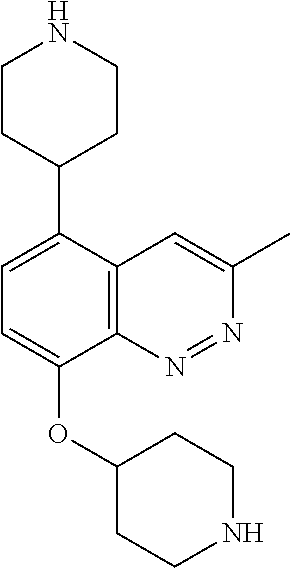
C1=C(C2CCNCC2)C2=C(C(OC3CCNCC3)=C1)N=NC(C)=C2
